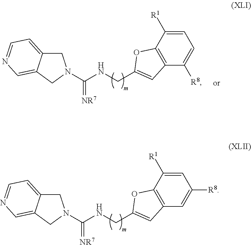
C1C2=CC=NC=C2CN1C(NCC1=CC2=C(C([R1])=CC=C2[R8])O1)=[NR7].C1C2=CC=NC=C2CN1C(NCC1=CC2=C(C([R1])=CC([R8])=C2)O1)=[NR7]
